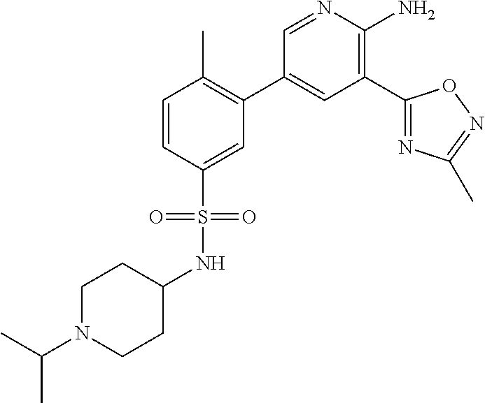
C1=CC(S(NC2CCN(C(C)C)CC2)(=O)=O)=CC(C2=CC(C3=NC(C)=NO3)=C(N)N=C2)=C1C
